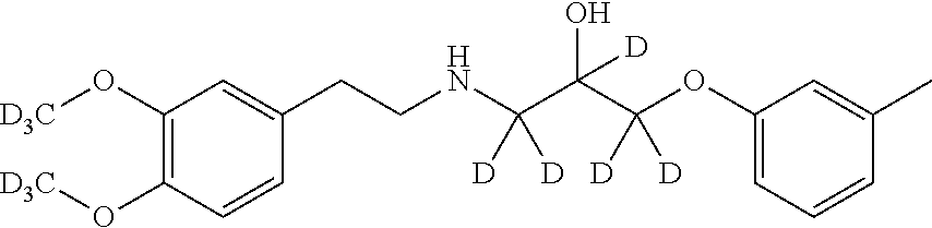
[D3C]OC1=C(O[D3C])C=CC(CCNC(C(C(OC2=CC=CC(C)=C2)([D])[D])(O)[D])([D])[D])=C1
